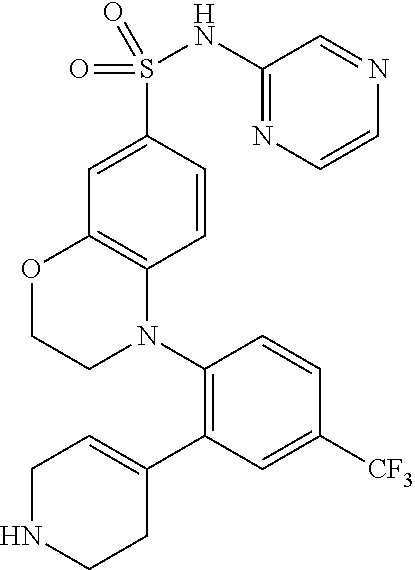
C1(C2=C(N3C4=C(OCC3)C=C(S(NC3=NC=CN=C3)(=O)=O)C=C4)C=CC([CF3])=C2)=CCNCC1
